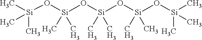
C[Si](C)(C)O[Si](C)(C)O[Si](C)(C)O[Si](O[Si](C)(C)C)(C)C
